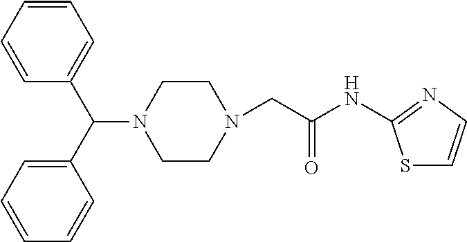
C1CN(CC(NC2=NC=CS2)=O)CCN1C(C1=CC=CC=C1)C1=CC=CC=C1
